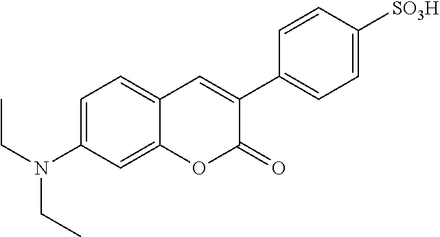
C1=C(N(CC)CC)C=C2C(=C1)C=C(C1=CC=C([SO3H])C=C1)C(=O)O2
